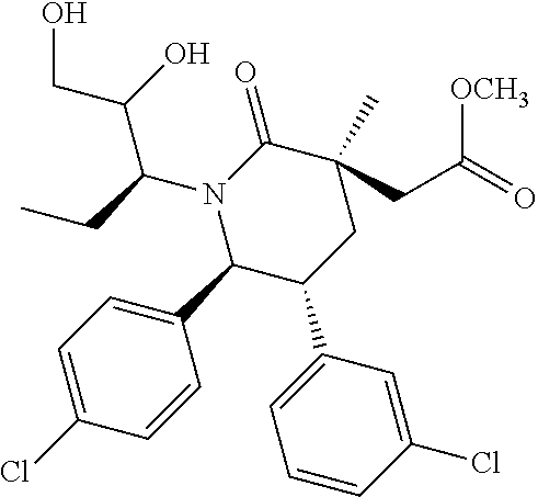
N1(C(CC)C(CO)O)C(C2=CC=C(Cl)C=C2)C(C2=CC=CC(Cl)=C2)CC(C)(CC(=O)[OCH3])C1=O
